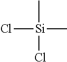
C[Si](Cl)(Cl)C
